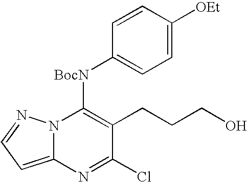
C12=CC=NN1C([BocN]C1=CC=C([OEt])C=C1)=C(CCCO)C(Cl)=N2
